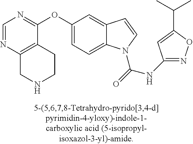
C1=NC2=C(C(OC3=CC=C4C(=C3)C=CN4C(=O)NC3=NOC(C(C)C)=C3)=N1)CCNC2
